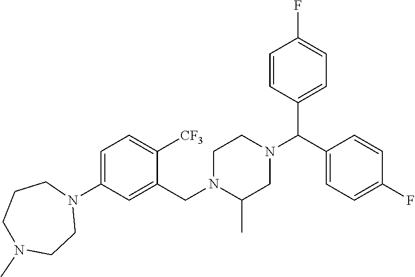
C1=C(N2CCCN(C)CC2)C=C(CN2CCN(C(C3=CC=C(F)C=C3)C3=CC=C(F)C=C3)CC2C)C([CF3])=C1
